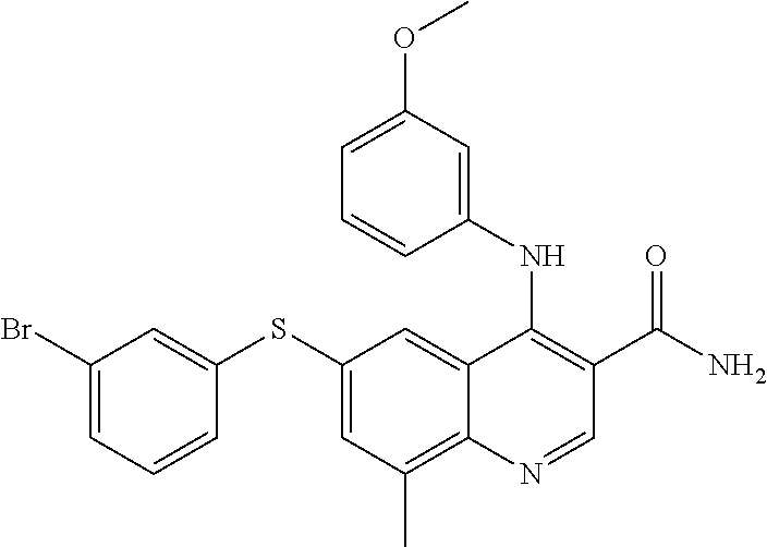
C1(SC2=CC(C)=C3C(=C2)C(NC2=CC(OC)=CC=C2)=C(C(N)=O)C=N3)=CC(Br)=CC=C1
